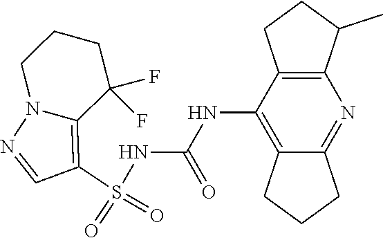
S(NC(NC1=C2C(=NC3=C1CCC3C)CCC2)=O)(C1=C2N(N=C1)CCCC2(F)F)(=O)=O
